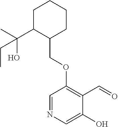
C1C(C(O)(C)CC)C(COC2=C(C=O)C(O)=CN=C2)CCC1
